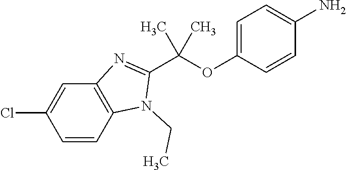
C12=C(C=CC(Cl)=C1)N(CC)C(C(OC1=CC=C(N)C=C1)(C)C)=N2
